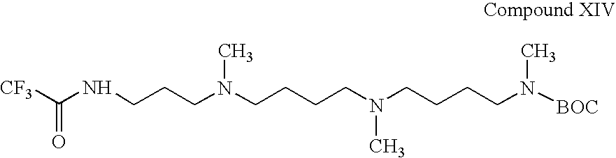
[CF3]C(NCCCN(CCCCN(CCCCN([BOC])C)C)C)=O
